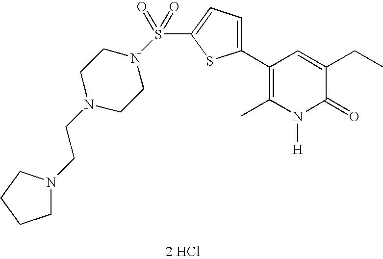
C1(C2=CC=C(S(=O)(=O)N3CCN(CCN4CCCC4)CC3)S2)=C(C)N([H])C(=O)C(CC)=C1.[2 HCl]
